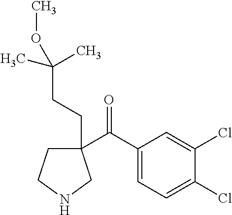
C1(C(C2=CC=C(Cl)C(Cl)=C2)=O)(CCC(C)(OC)C)CCNC1
